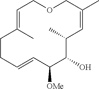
C1=C(C)CCC=CC([OMe])C(O)C(C)C=C(C)COC1
